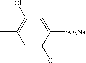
C1=C(Cl)C([SO3Na])=CC(Cl)=C1C
